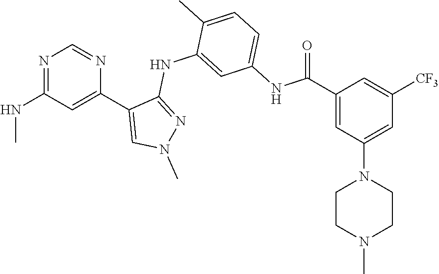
N1=C(NC)C=C(C2=CN(C)N=C2NC2=CC(NC(C3=CC(N4CCN(C)CC4)=CC([CF3])=C3)=O)=CC=C2C)N=C1
